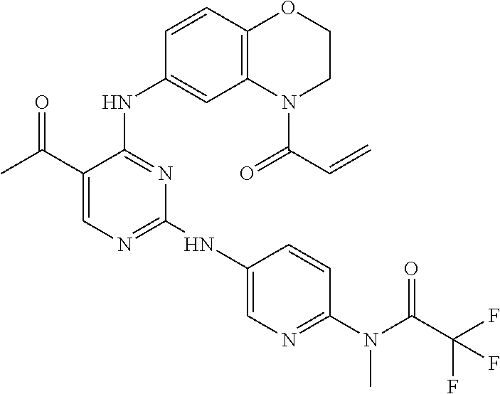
N(C1=NC=C(C(C)=O)C(NC2=CC3=C(C=C2)OCCN3C(=O)C=C)=N1)C1=CN=C(N(C(C(F)(F)F)=O)C)C=C1
